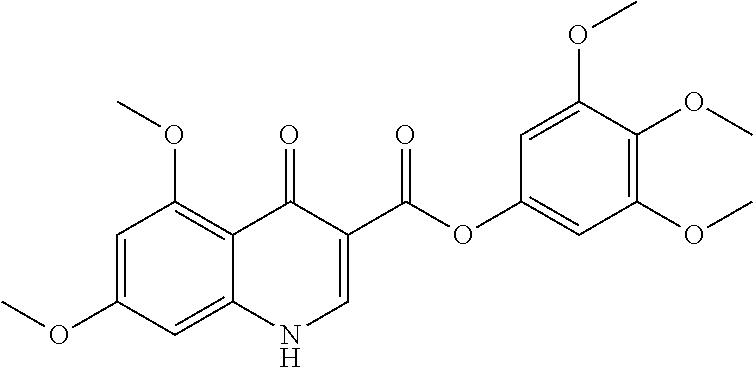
C1=C(OC)C=C2C(=C1OC)C(=O)C(C(=O)OC1=CC(OC)=C(OC)C(OC)=C1)=CN2
